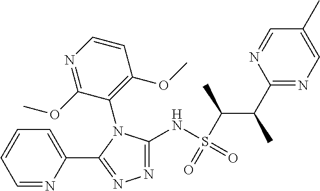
N1=C(NS(=O)(=O)C(C)C(C)C2=NC=C(C)C=N2)N(C2=C(OC)C=CN=C2OC)C(C2=CC=CC=N2)=N1
